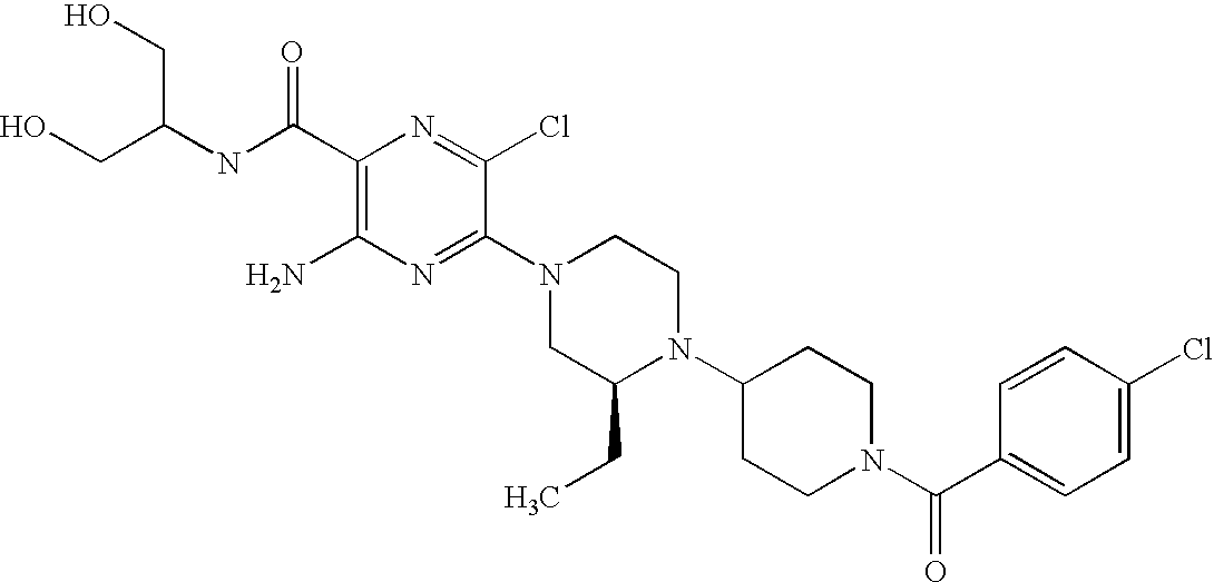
C1(C(NC(CO)CO)=O)=C(N)N=C(N2CC(CC)N(C3CCN(C(C4=CC=C(Cl)C=C4)=O)CC3)CC2)C(Cl)=N1
